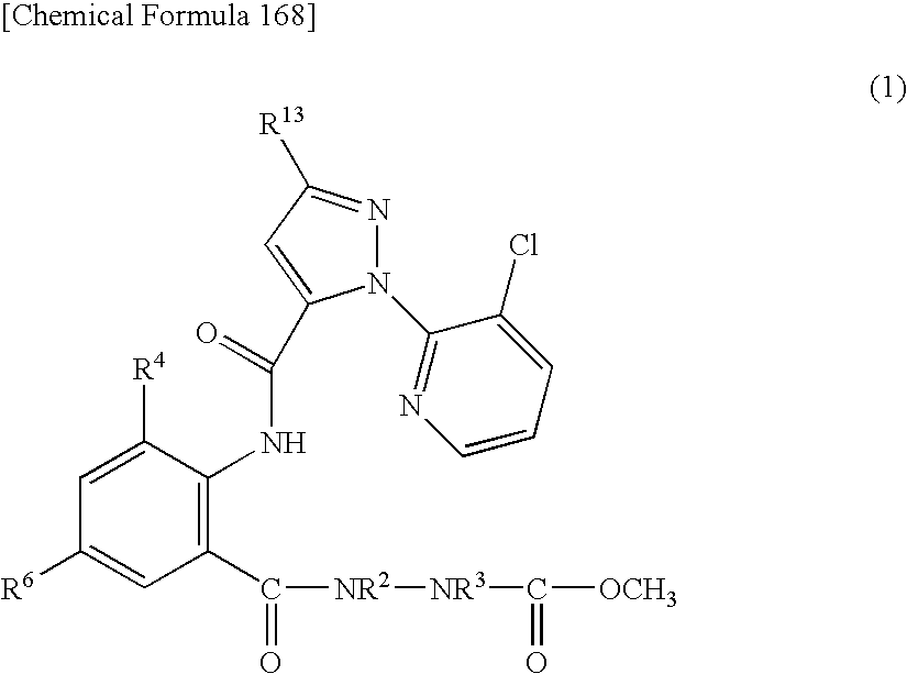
C1(C(=O)[NR2][NR3]C(=O)[OCH3])=C(NC(=O)C2=CC([R13])=NN2C2=NC=CC=C2Cl)C([R4])=CC([R6])=C1
